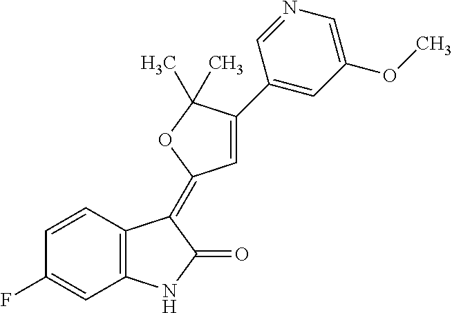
C1=CC(F)=CC2=C1C(=C1C=C(C3=CC(OC)=CN=C3)C(C)(C)O1)C(=O)N2
